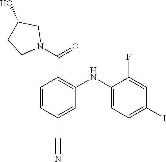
C1=C(NC2=C(C(N3CC(O)CC3)=O)C=CC(C#N)=C2)C(F)=CC(I)=C1
